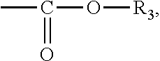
CC(O[R3])=O
